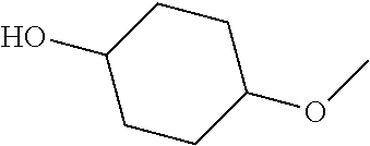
C1CC(OC)CCC1O
